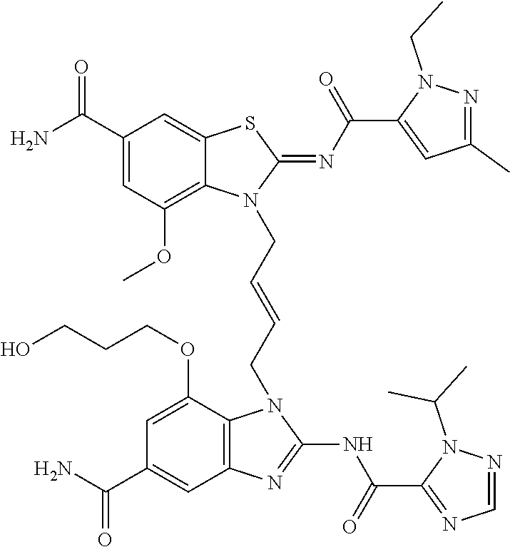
NC(C1=CC(OC)=C2C(=C1)SC(=NC(=O)C1=CC(C)=NN1CC)N2CC=CCN1C2=C(C=C(C(N)=O)C=C2OCCCO)N=C1NC(=O)C1=NC=NN1C(C)C)=O
